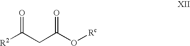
[R2]C(CC(O[Rc])=O)=O
